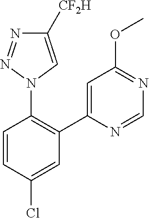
C1=CC(Cl)=CC(C2=CC(OC)=NC=N2)=C1N1C=C([CF2H])N=N1
